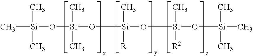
[Si](C)(C)(O[Si](C)([R])O[Si](C)([R2])O[Si](C)(C)C)O[Si](C)(C)C
